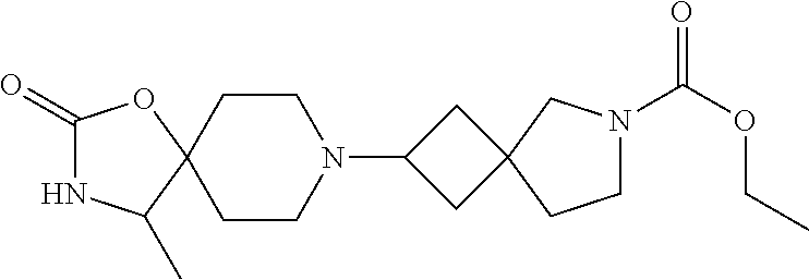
C1(=O)NC(C)C2(O1)CCN(C1CC3(C1)CN(C(OCC)=O)CC3)CC2
